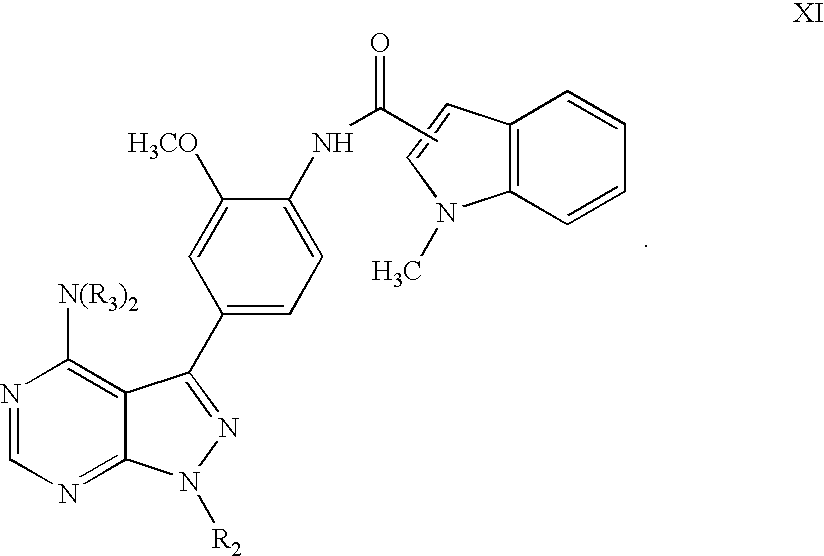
N1=CN=C2C(=C1[N(R3)2])C(C1=CC=C(NC(=O)C)C([H3CO])=C1)=NN2[R2].C12=C(C=CC=C1)N(C)C=C2
